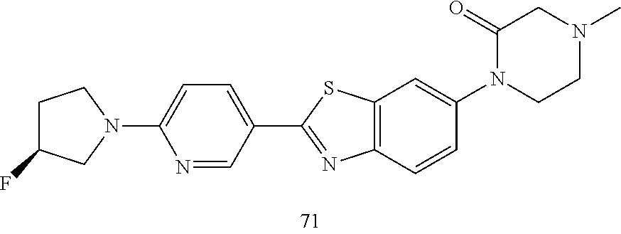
C1=CC2=C(C=C1N1C(=O)CN(C)CC1)SC(C1=CC=C(N3CCC(F)C3)N=C1)=N2
